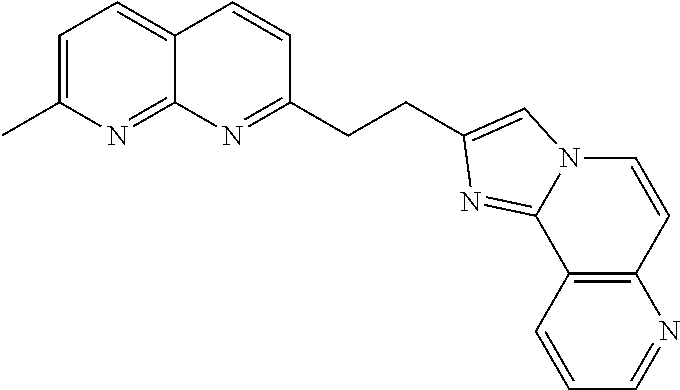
C1=C(C)N=C2C(=C1)C=CC(CCC1=CN3C=CC4=C(C=CC=N4)C3=N1)=N2
